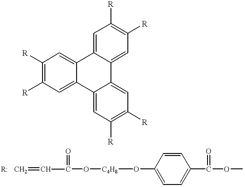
C12=CC([R])=C([R])C=C1C1=CC([R])=C([R])C=C1C1=CC([R])=C([R])C=C21.C=CC(O[C4H8]OC1=CC=C(C(=O)OC)C=C1)=O
